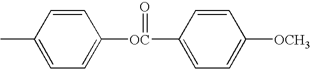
C1=CC(C)=CC=C1[OC](C1=CC=C([OCH3])C=C1)=O
